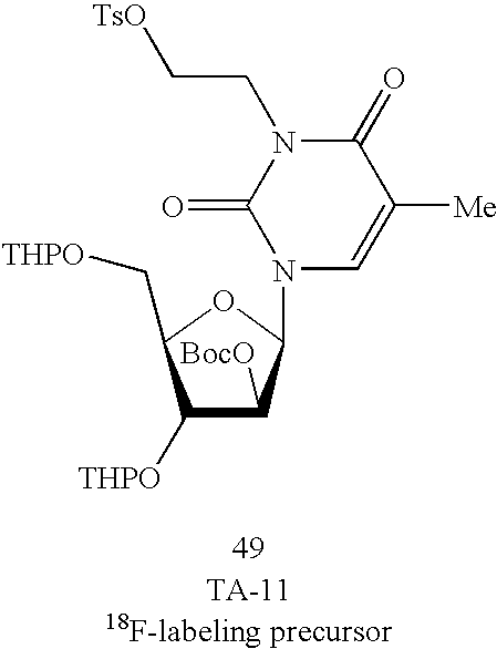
C1([Me])=CN(C2OC(C[THPO])C([THPO])C2[BocO])C(=O)N(CC[TsO])C1=O
